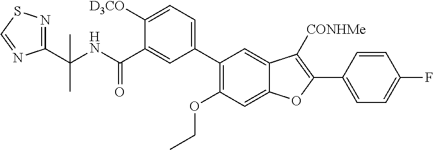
C1=C2C(=CC(C3=CC=C([D3CO])C(C(NC(C)(C)C4=NSC=N4)=O)=C3)=C1OCC)C([CONHMe])=C(C1=CC=C(F)C=C1)O2
